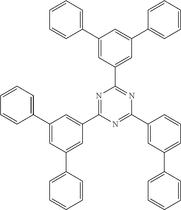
C1(C2=CC(C3=CC=CC=C3)=CC(C3=NC(C4=CC(C5=CC=CC=C5)=CC(C5=CC=CC=C5)=C4)=NC(C4=CC(C5=CC=CC=C5)=CC=C4)=N3)=C2)=CC=CC=C1
